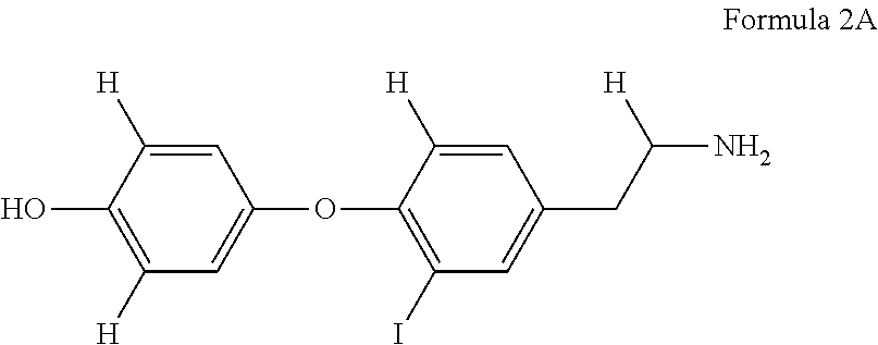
C1=C([H])C(O)=C([H])C=C1OC1=C(I)C=C(CC([H])N)C=C1[H]
